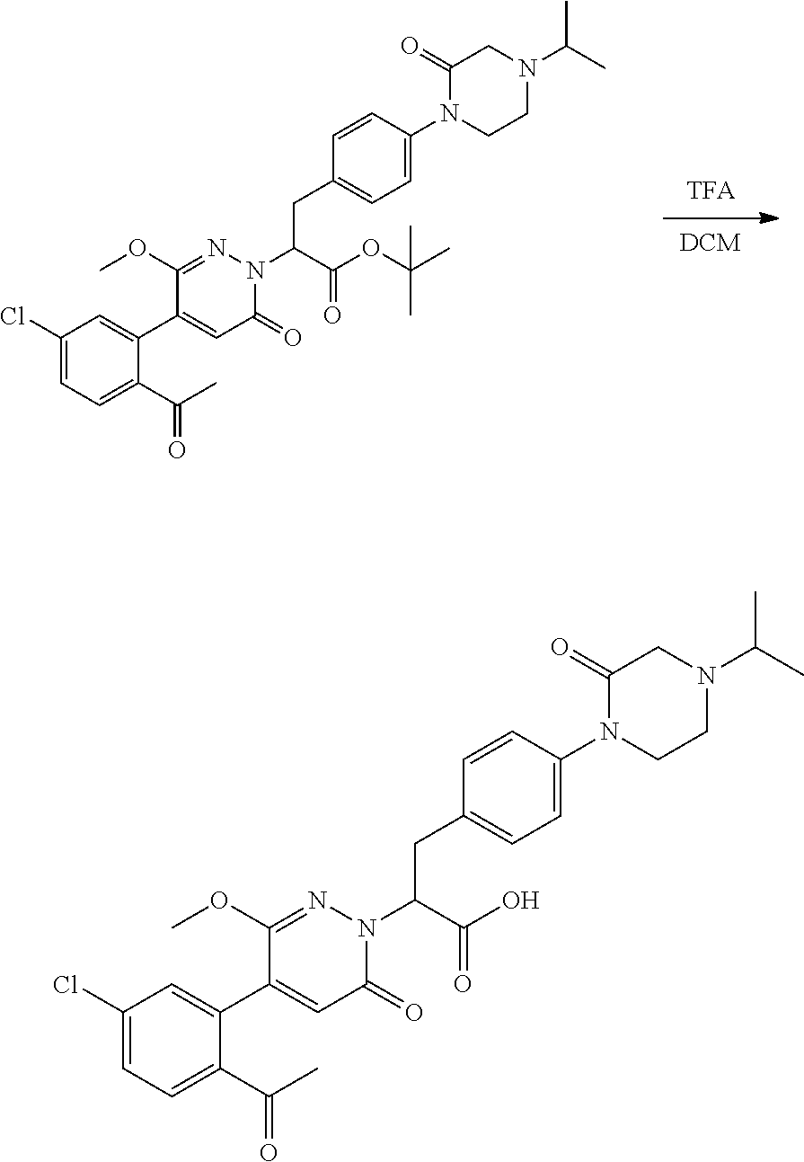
C1(Cl)=CC=C(C(C)=O)C(C2=CC(=O)N(C(C(OC(C)(C)C)=O)CC3=CC=C(N4CCN(C(C)C)CC4=O)C=C3)N=C2OC)=C1.C1(Cl)=CC=C(C(C)=O)C(C2=CC(=O)N(C(C(O)=O)CC3=CC=C(N4CCN(C(C)C)CC4=O)C=C3)N=C2OC)=C1
